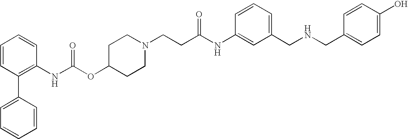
C1=CC(C2=CC=CC=C2)=C(NC(OC2CCN(CCC(NC3=CC(CNCC4=CC=C(O)C=C4)=CC=C3)=O)CC2)=O)C=C1
